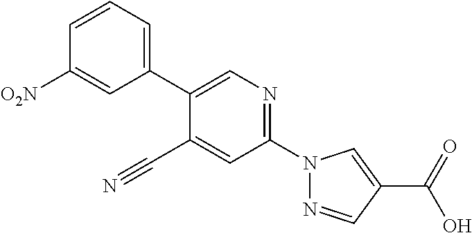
C1(C#N)=CC(N2N=CC(C(O)=O)=C2)=NC=C1C1=CC=CC([O2N])=C1
